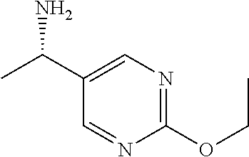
C1(OCC)=NC=C(C(C)N)C=N1
